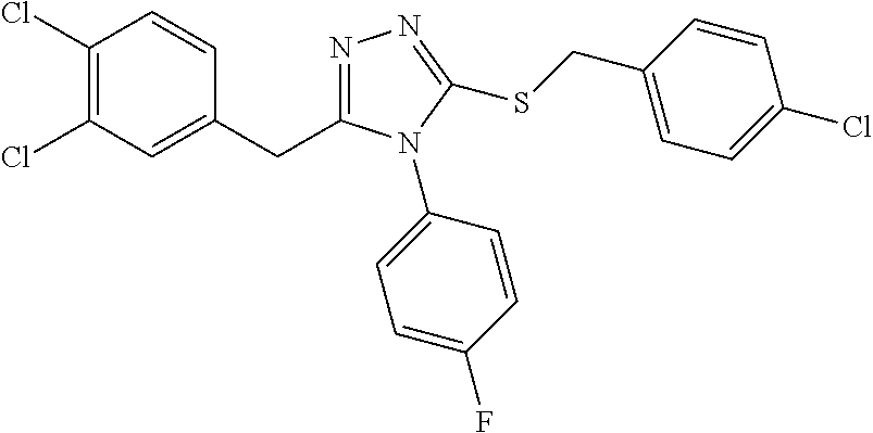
C1(Cl)=C(Cl)C=C(CC2=NN=C(SCC3=CC=C(Cl)C=C3)N2C2=CC=C(F)C=C2)C=C1
